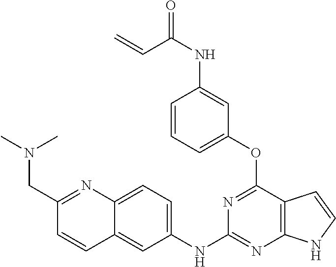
O=C(NC1=CC(OC2=NC(NC3=CC=C4C(=C3)C=CC(CN(C)C)=N4)=NC3=C2C=CN3)=CC=C1)C=C
